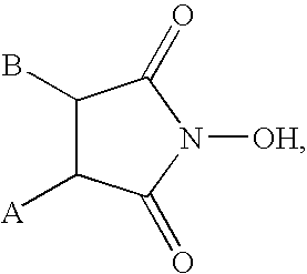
C1(B)C([A])C(=O)N([OH])C1=O
